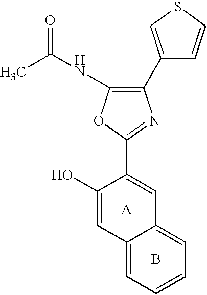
[A].B.C12=CC=CC=C1C=C(C1=NC(C3=CSC=C3)=C(NC(=O)C)O1)C(O)=C2
